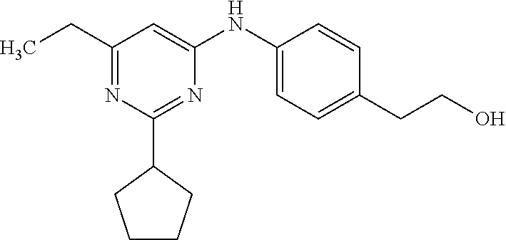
C1CCC(C2=NC(NC3=CC=C(CCO)C=C3)=CC(CC)=N2)C1
